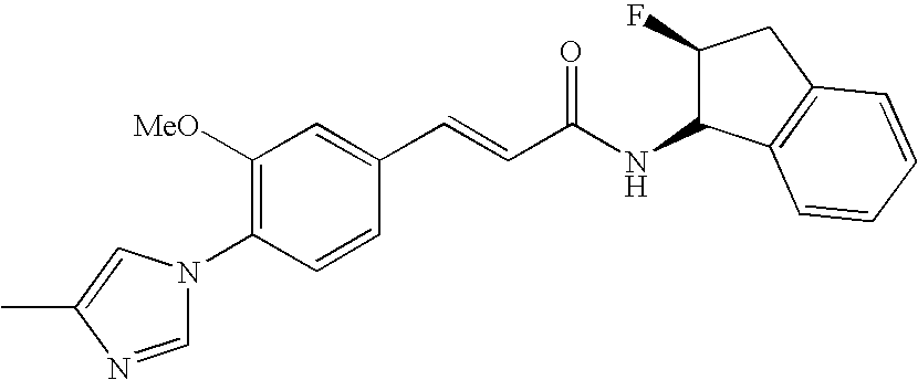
C1([OMe])=C(N2C=NC(C)=C2)C=CC(C=CC(NC2C(F)CC3=C2C=CC=C3)=O)=C1
